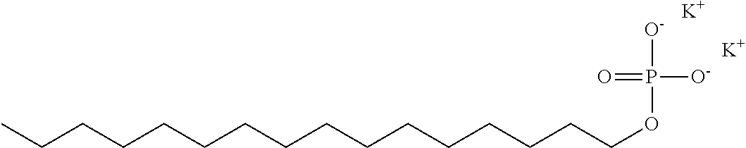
CCCCCCCCCCCCCCCCOP([O-])([O-])=O.[K].[K]
